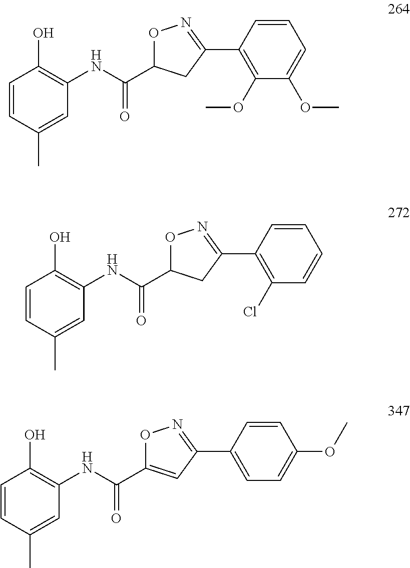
C1=C(C)C=CC(O)=C1NC(C1CC(C2=C(OC)C(OC)=CC=C2)=NO1)=O.C1=C(C)C=CC(O)=C1NC(C1CC(C2=C(Cl)C=CC=C2)=NO1)=O.C1=C(C)C=CC(O)=C1NC(C1=CC(C2=CC=C(OC)C=C2)=NO1)=O
